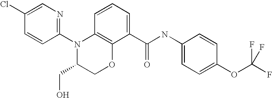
C1(N2C(CO)COC3=C2C=CC=C3C(NC2=CC=C(OC(F)(F)F)C=C2)=O)=NC=C(Cl)C=C1
